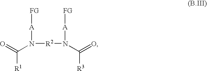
C(N([A][FG])[R2]N(C([R3])=O)[A][FG])(=O)[R1]
